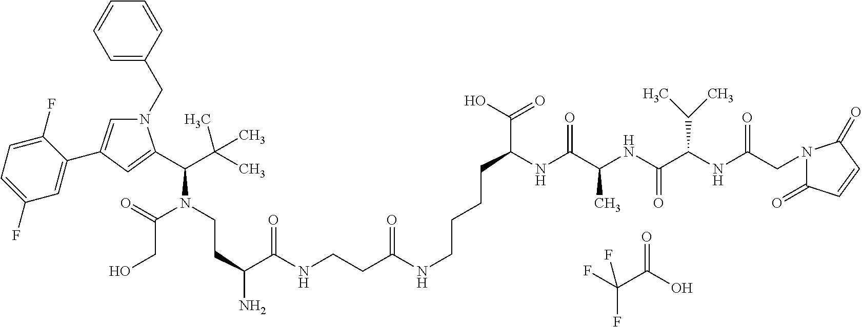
N1(CC2=CC=CC=C2)C=C(C2=CC(F)=CC=C2F)C=C1C(N(C(CO)=O)CCC(C(=O)NCCC(=O)NCCCCC(NC(=O)C(NC(C(NC(CN1C(=O)C=CC1=O)=O)C(C)C)=O)C)C(=O)O)N)C(C)(C)C.C(C(F)(F)F)(O)=O
